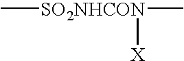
C[SO2NHCON](C)[X]
